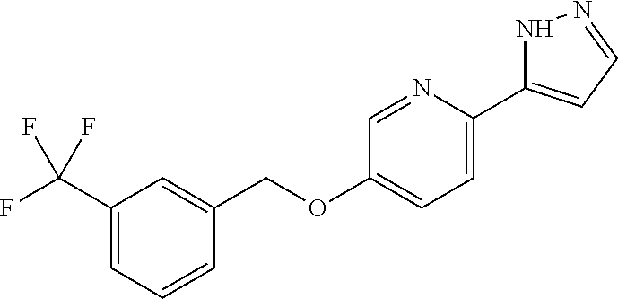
C1(C(F)(F)F)=CC=CC(COC2=CC=C(C3=CC=NN3)N=C2)=C1
